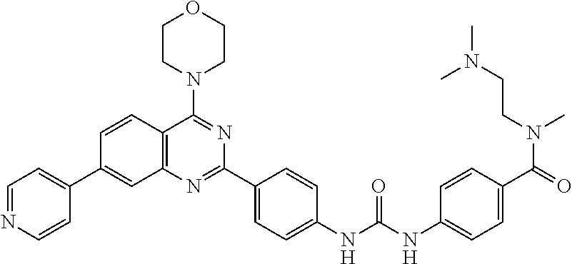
C1=CC2=C(C=C1C1=CC=NC=C1)N=C(C1=CC=C(NC(NC3=CC=C(C(N(C)CCN(C)C)=O)C=C3)=O)C=C1)N=C2N1CCOCC1
